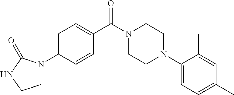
C1=C(N2CCNC2=O)C=CC(C(N2CCN(C3=CC=C(C)C=C3C)CC2)=O)=C1
